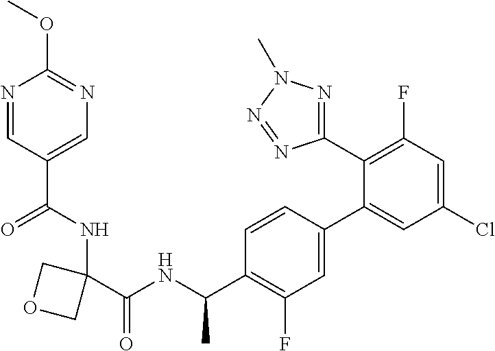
O(C1=NC=C(C(NC2(C(=O)NC(C3=C(F)C=C(C4=CC(Cl)=CC(F)=C4C4=NN(C)N=N4)C=C3)C)COC2)=O)C=N1)C
